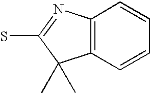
C12=C(C=CC=C1)C(C)(C)C(S)=N2
